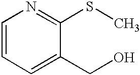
C1=CC=C(CO)C(SC)=N1
